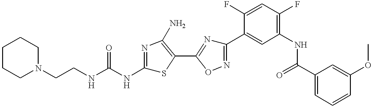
C(CNC(NC1=NC(N)=C(C2=NC(C3=CC(NC(C4=CC=CC(OC)=C4)=O)=C(F)C=C3F)=NO2)S1)=O)N1CCCCC1
